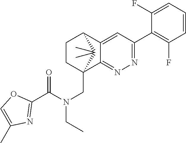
C12=CC(C3=C(F)C=CC=C3F)=NN=C1C1(CN(CC)C(C3=NC(C)=CO3)=O)CCC2C1(C)C
